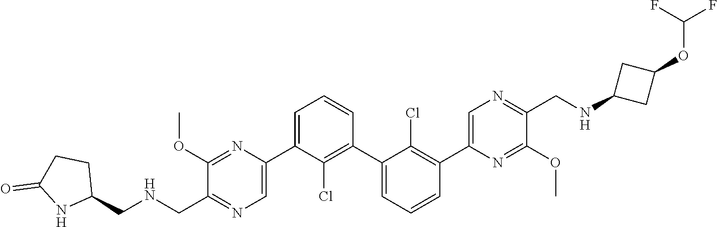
C1(OC)=NC(C2=CC=CC(C3=CC=CC(C4=CN=C(CNC5CC(OC(F)F)C5)C(OC)=N4)=C3Cl)=C2Cl)=CN=C1C[HN]CC1CCC(=O)N1
